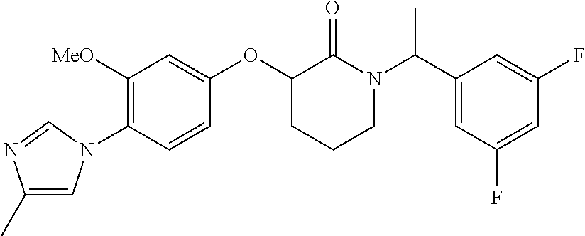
C1([MeO])=C(N2C=C(C)N=C2)C=CC(OC2CCCN(C(C3=CC(F)=CC(F)=C3)C)C2=O)=C1
